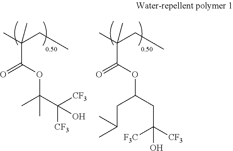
C(OC(=O)C(CC)(C)C)(C)(C([CF3])([CF3])O)C.C(OC(=O)C(CC)(C)C)(CC(C)C)CC([F3C])([CF3])O
